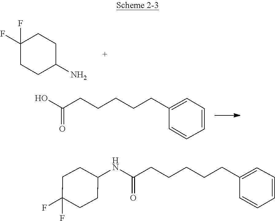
FC1(F)CCC(N)CC1.C1=CC=CC(CCCCCC(=O)O)=C1.C1(CCCCCC(=O)NC2CCC(F)(F)CC2)=CC=CC=C1
